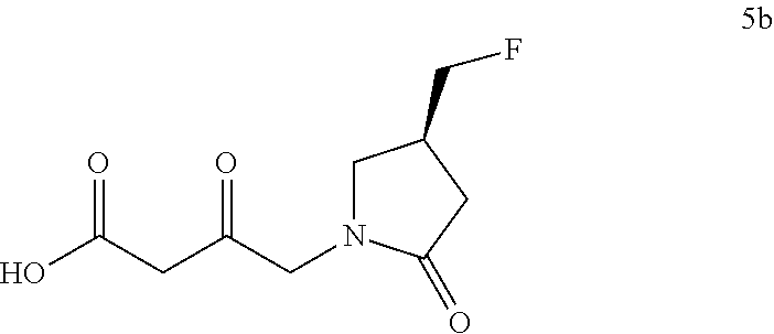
C1N(CC(CC(O)=O)=O)C(=O)CC1CF
